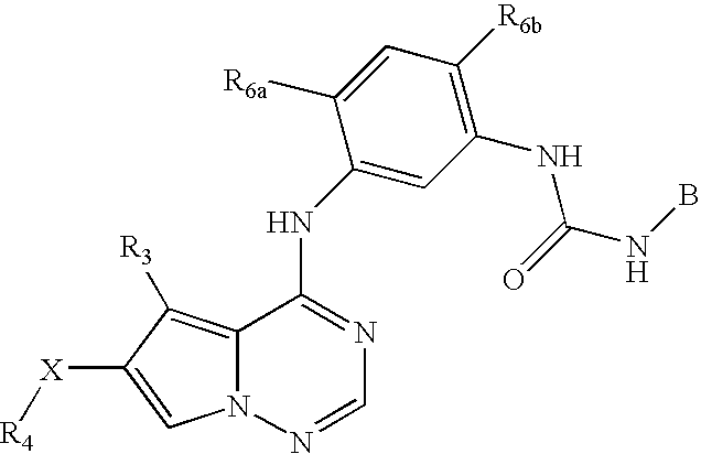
C12=C([R3])C([X][R4])=CN1N=CN=C2NC1=CC(NC(NB)=O)=C([R6b])C=C1[R6a]
